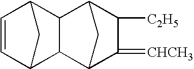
C1=CC2CC1C1C3C(=[CHCH3])C([C2H5])C(C21)C3
